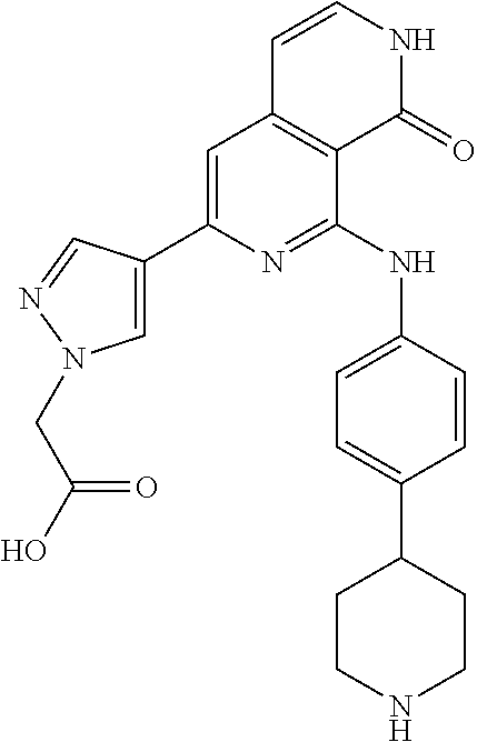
C1=C(C2=CN(CC(O)=O)N=C2)N=C(NC2=CC=C(C3CCNCC3)C=C2)C2=C1C=CNC2=O
